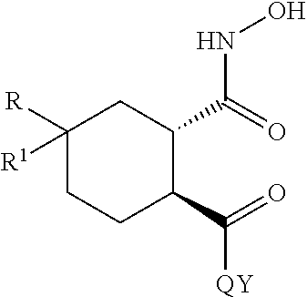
C1([R])([R1])CCC(C(=O)[QY])C(C(=O)NO)C1
